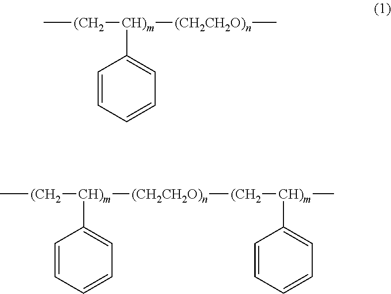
C[(CH2][CH)m](C1=CC=CC=C1)[(CH2CH2O)n]C.C[(CH2][CH)m](C1=CC=CC=C1)[(CH2CH2O)n][(CH2][CH)m](C1=CC=CC=C1)C
